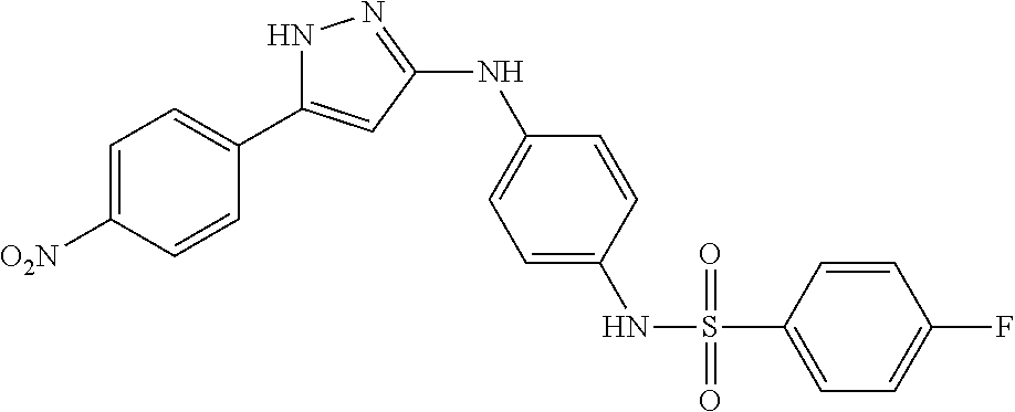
C1=C([O2N])C=CC(C2=CC(NC3=CC=C(NS(C4=CC=C(F)C=C4)(=O)=O)C=C3)=NN2)=C1
